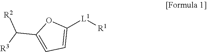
C1(C([R3])[R2])=CC=C([L1][R1])O1
